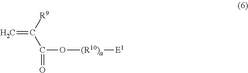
C=C([R9])C(=O)O[(R10)a][E1]
